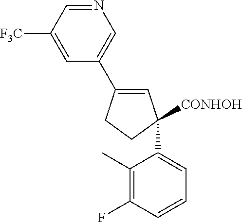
N1=CC([F3C])=CC(C2=CC(C3=CC=CC(F)=C3C)([CONHOH])CC2)=C1
